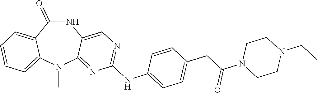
N1C(=O)C2=CC=CC=C2N(C)C2=NC(NC3=CC=C(CC(N4CCN(CC)CC4)=O)C=C3)=NC=C12
